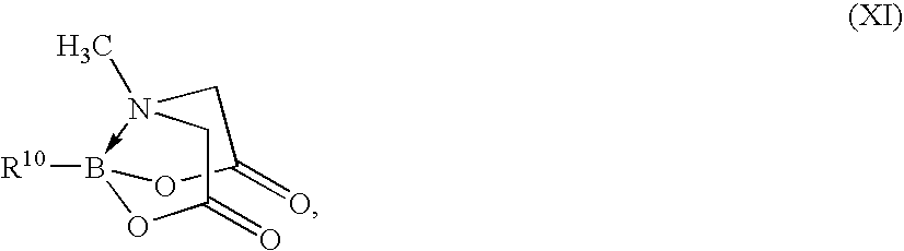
N12(C)->B([R10])(OC(=O)C1)OC(=O)C2
